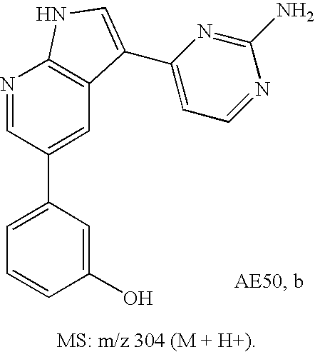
C1=C(C2=CC3=C(N=C2)NC=C3C2=CC=NC(N)=N2)C=C(O)C=C1
